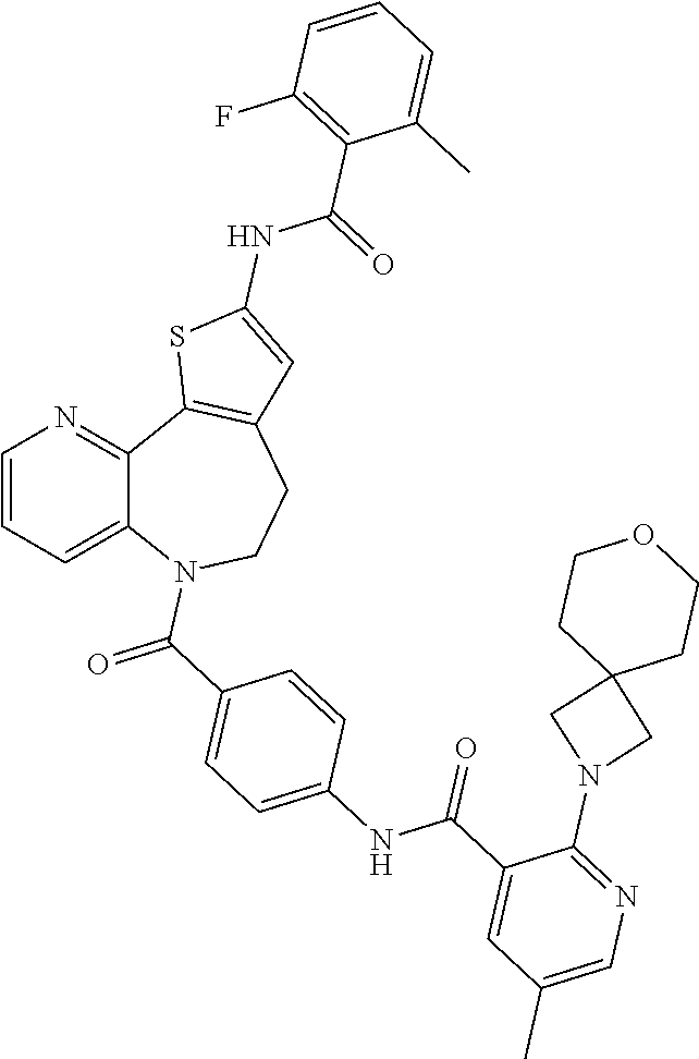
C12=CC=CN=C1C1=C(CCN2C(C2=CC=C(NC(C3=CC(C)=CN=C3N3CC4(C3)CCOCC4)=O)C=C2)=O)C=C(NC(C2=C(F)C=CC=C2C)=O)S1
